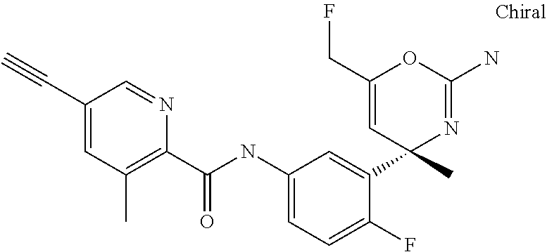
C1(C(NC2=CC=C(F)C(C3(C)N=C(N)OC(CF)=C3)=C2)=O)=C(C)C=C(C#C)C=N1
